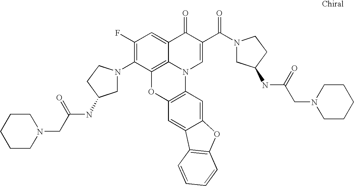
C1(F)=C(N2CC(NC(CN3CCCCC3)=O)CC2)C2=C3C(=C1)C(=O)C(C(N1CC(NC(=O)CN4CCCCC4)CC1)=O)=CN3C1=C(O2)C=C2C(=C1)OC1=C2C=CC=C1
